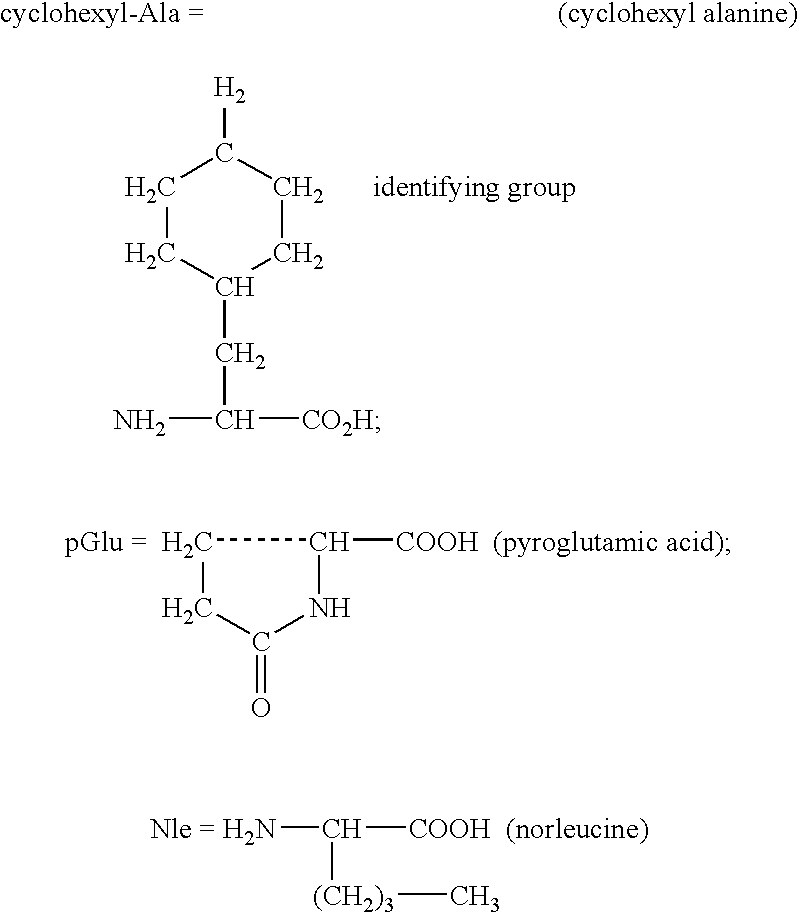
C1(CC([CO2H])N)CCC([H2])CC1.[pGlu =  H2C]1CC(=O)NC1[COOH  (pyroglutamic acid)].[Nle = H2N]C([COOH  (norleucine)])[(CH2)3]C
